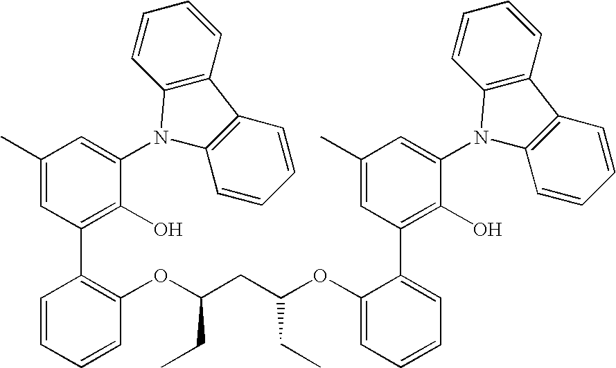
C1(C)=CC(C2=C(OC(CC(OC3=CC=CC=C3C3=C(O)C(N4C5=C(C6=C4C=CC=C6)C=CC=C5)=CC(C)=C3)CC)CC)C=CC=C2)=C(O)C(N2C3=C(C4=C2C=CC=C4)C=CC=C3)=C1
